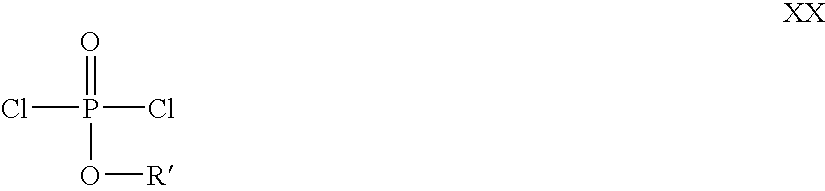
O=P(Cl)(Cl)O[R]
